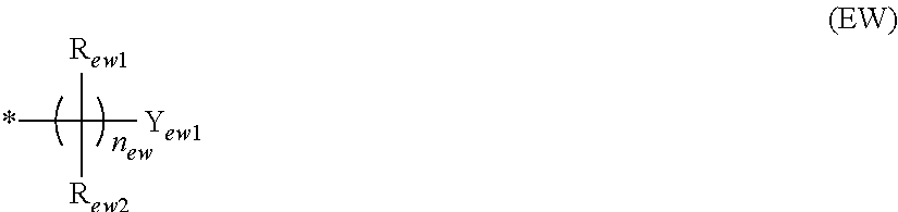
[Rew1]C(*)([Yew1])[Rew2]
